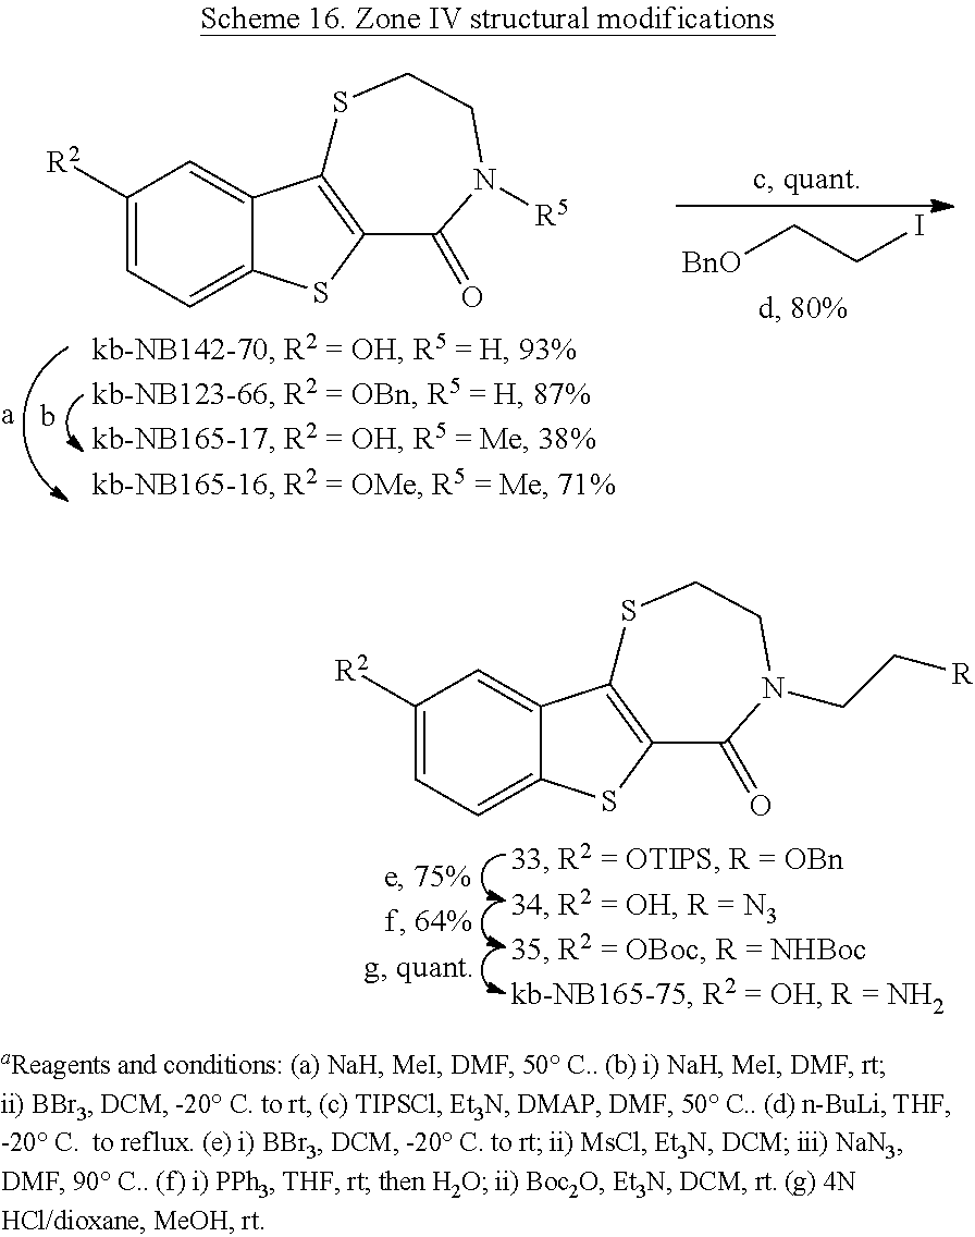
[BnO]CCI.C1([R2])=CC=C2C(=C1)C1=C(S2)C(=O)N([R5])CCS1.C1([R2])=CC=C2C(=C1)C1=C(S2)C(=O)N(CC[R])CCS1
